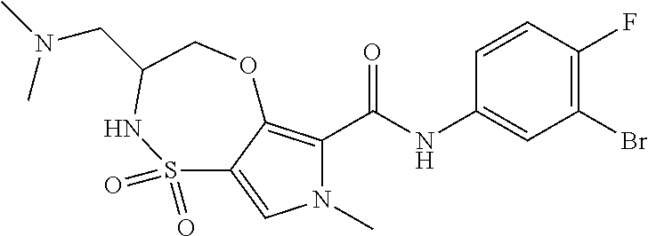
C1=CC(F)=C(Br)C=C1NC(C1=C2C(=CN1C)S(=O)(=O)NC(CN(C)C)CO2)=O
